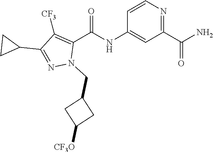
C1=CN=C(C(N)=O)C=C1NC(C1=C([CF3])C(C2CC2)=NN1CC1CC([CF3O])C1)=O
